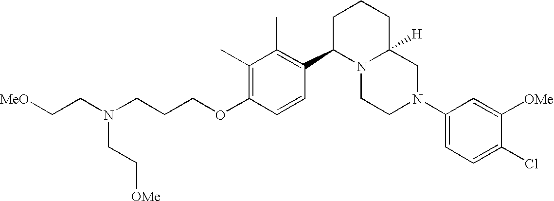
C1(C)=C(OCCCN(CC[MeO])CC[OMe])C=CC(C2N3C([H])(CCC2)CN(C2=CC=C(Cl)C([OMe])=C2)CC3)=C1C
